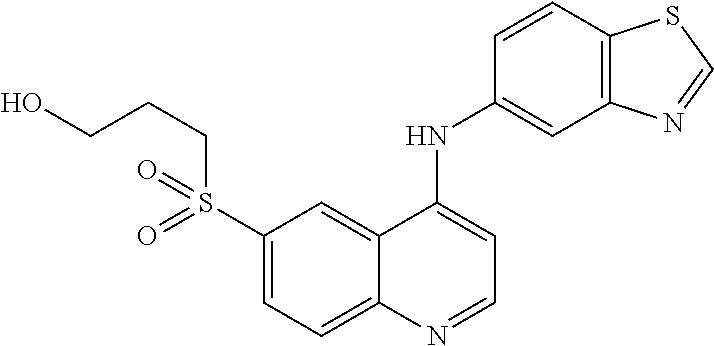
C1(S(CCCO)(=O)=O)=CC=C2C(=C1)C(NC1=CC3=C(C=C1)SC=N3)=CC=N2
